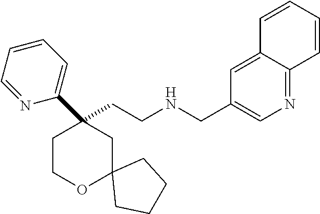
C(CNCC1=CN=C2C(=C1)C=CC=C2)C1(C2=CC=CC=N2)CCOC2(C1)CCCC2
